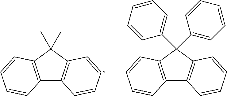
C12=C(C(C)(C)C3=C1C=CC=C3)C=CC=C2.C12=C(C=CC=C1)C(C1=CC=CC=C1)(C1=CC=CC=C1)C1=C2C=CC=C1
